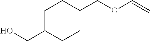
C1C(CO)CCC(COC=C)C1
